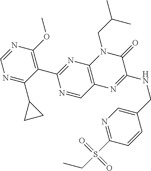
C1(C2=NC3=C(C=N2)N=C(NCC2=CN=C(S(CC)(=O)=O)C=C2)C(=O)N3CC(C)C)=C(OC)N=CN=C1C1CC1
